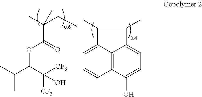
CC(CC)(C)C(=O)OC(C(C)C)C([CF3])([CF3])O.C1(C)C2=CC=CC3=C2C(=CC=C3O)C1C
